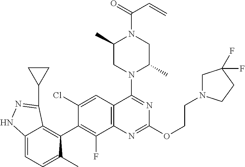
C12=CC=C(C)C(C3=C(F)C4=C(C=C3Cl)C(N3C(C)CN(C(=O)C=C)C(C)C3)=NC(OCCN3CC(F)(F)CC3)=N4)=C1C(C1CC1)=NN2
